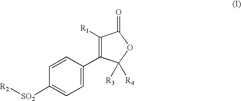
C1=CC([SO2][R2])=CC=C1C1=C([R1])C(=O)OC1([R3])[R4]
